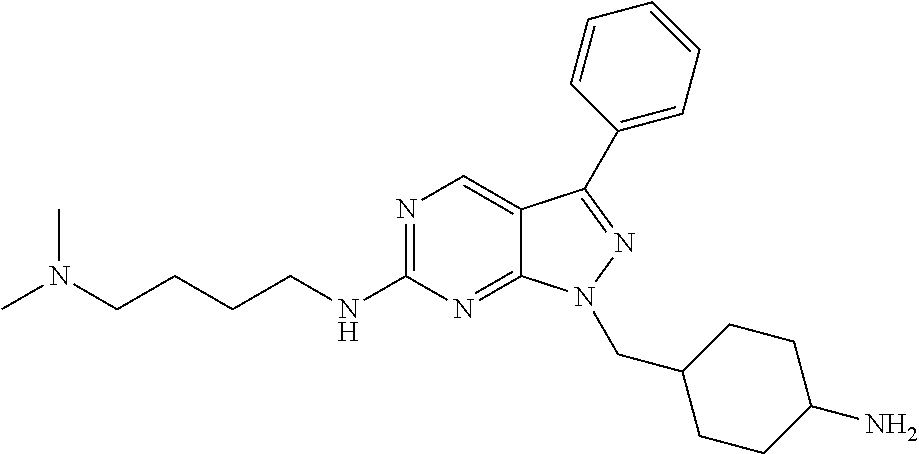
N1=C(NCCCCN(C)C)N=C2C(=C1)C(C1=CC=CC=C1)=NN2CC1CCC(N)CC1
